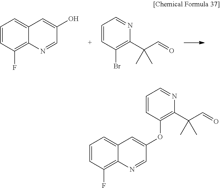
C1=CC(F)=C2C(=C1)C=C(O)C=N2.C1=CC(Br)=C(C(C=O)(C)C)N=C1.C1=CC(F)=C2C(=C1)C=C(OC1=C(C(C=O)(C)C)N=CC=C1)C=N2
